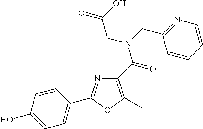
N1=C(C2=CC=C(O)C=C2)OC(C)=C1C(N(CC1=NC=CC=C1)CC(=O)O)=O
